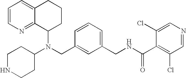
N(CC1=CC(CNC(C2=C(Cl)C=NC=C2Cl)=O)=CC=C1)(C1CCCC2=CC=CN=C12)C1CCNCC1
